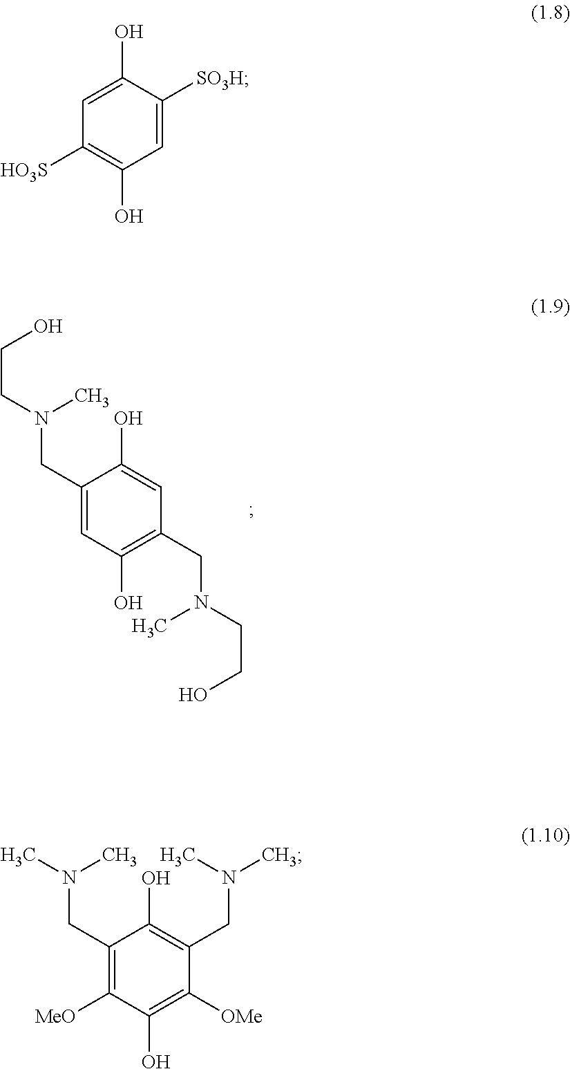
C1(CN(CCO)C)=CC(O)=C(CN(CCO)C)C=C1O.C1([HO3S])=C(O)C=C([SO3H])C(O)=C1.C1([OMe])=C(O)C([MeO])=C(CN(C)C)C(O)=C1CN(C)C
